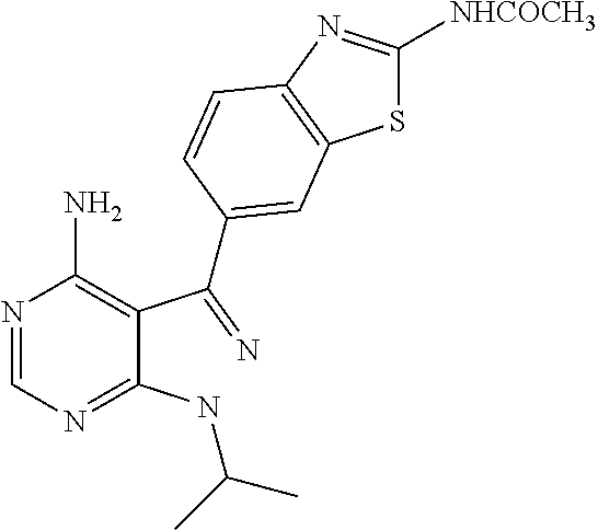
N1=CN=C(NC(C)C)C(C(=N)C2=CC3=C(N=C([NHCOCH3])S3)C=C2)=C1N
